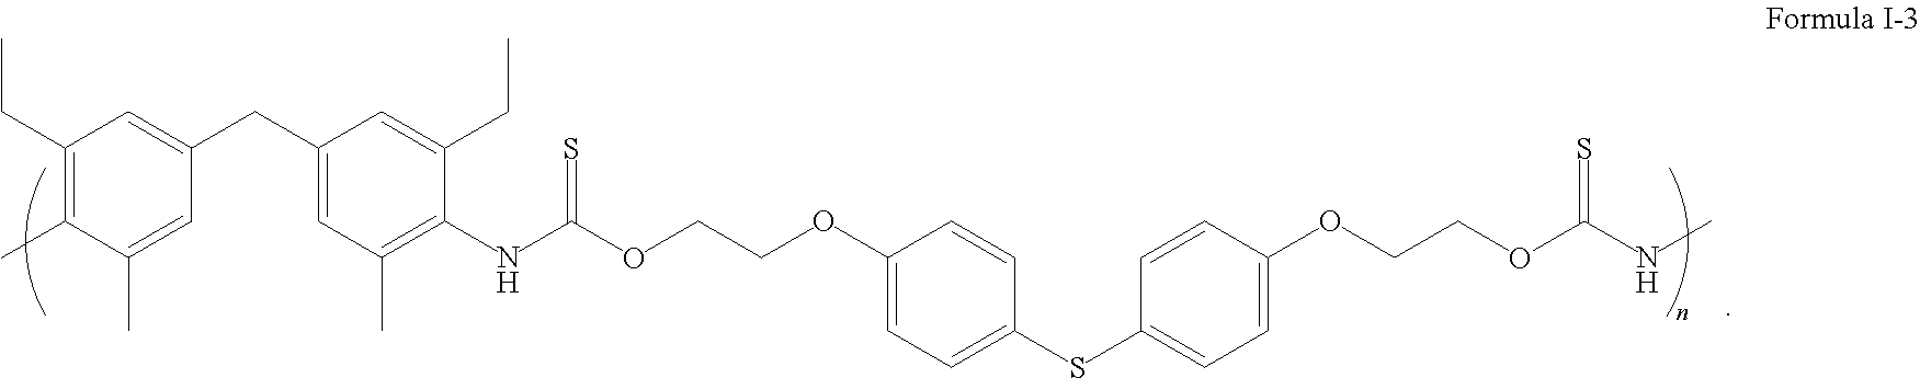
CC1=C(CC)C=C(CC2=CC(C)=C(NC(=S)OCCOC3=CC=C(SC4=CC=C(OCCOC(NC)=S)C=C4)C=C3)C(CC)=C2)C=C1C
